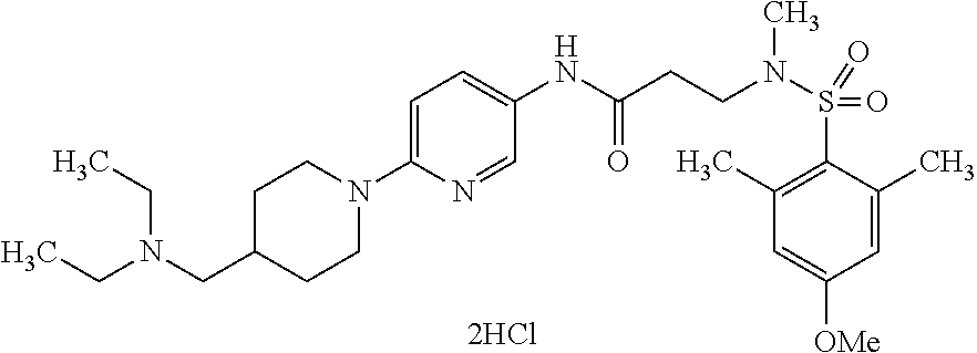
C1=C(N2CCC(CN(CC)CC)CC2)N=CC(NC(CCN(S(C2=C(C)C=C([OMe])C=C2C)(=O)=O)C)=O)=C1
